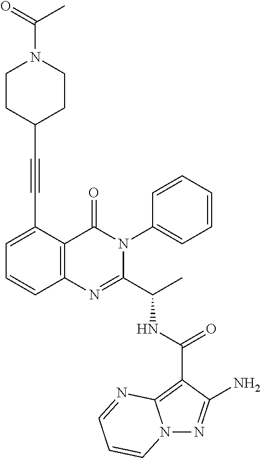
N(C(C1=NC2=C(C(=O)N1C1=CC=CC=C1)C(C#CC1CCN(C(=O)C)CC1)=CC=C2)C)C(C1=C2N(N=C1N)C=CC=N2)=O
